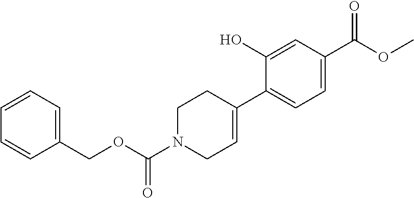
C1(C2=CCN(C(=O)OCC3=CC=CC=C3)CC2)=CC=C(C(OC)=O)C=C1O
